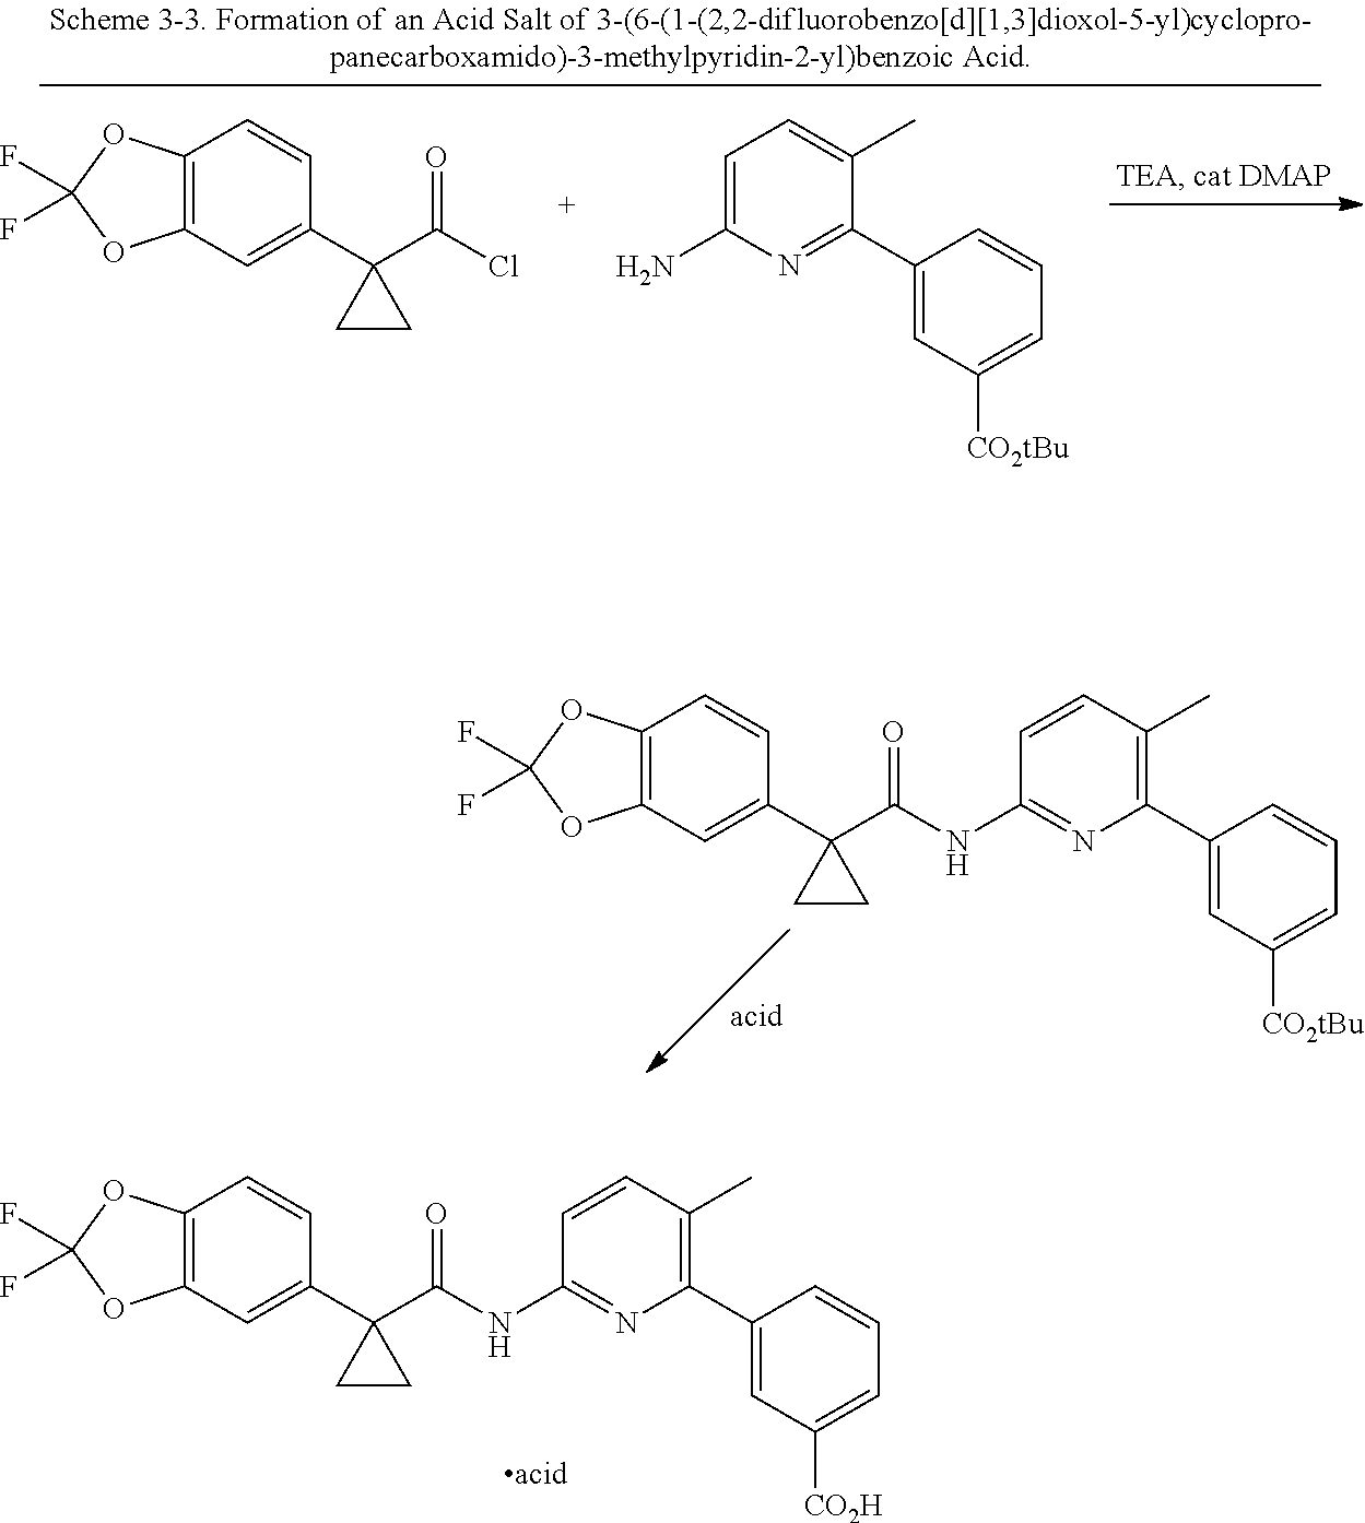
C12=C(C=C(C3(C(=O)NC4=NC(C5=CC([CO2tBu])=CC=C5)=C(C)C=C4)CC3)C=C1)OC(F)(F)O2.C12=C(C=C(C3(C(=O)NC4=NC(C5=CC([CO2H])=CC=C5)=C(C)C=C4)CC3)C=C1)OC(F)(F)O2.C12=C(C=C(C3(C(Cl)=O)CC3)C=C1)OC(F)(F)O2.C1=C(N)N=C(C2=CC([CO2tBu])=CC=C2)C(C)=C1
